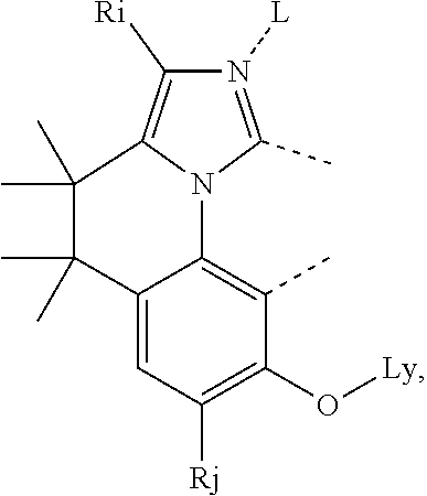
CC1=C2C(=CC([Rj])=C1O[Ly])C(C)(C)C(C)(C)C1=C([Ri])N([L])=C(C)N21
